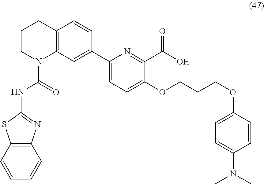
C1(C2=CC3=C(C=C2)CCCN3C(=O)NC2=NC3=C(S2)C=CC=C3)=CC=C(OCCCOC2=CC=C(N(C)C)C=C2)C(C(O)=O)=N1
